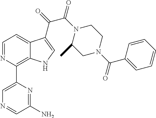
C1=NC(C2=CN=CC(N)=N2)=C2C(=C1)C(C(=O)C(N1C(C)CN(C(C3=CC=CC=C3)=O)CC1)=O)=CN2
